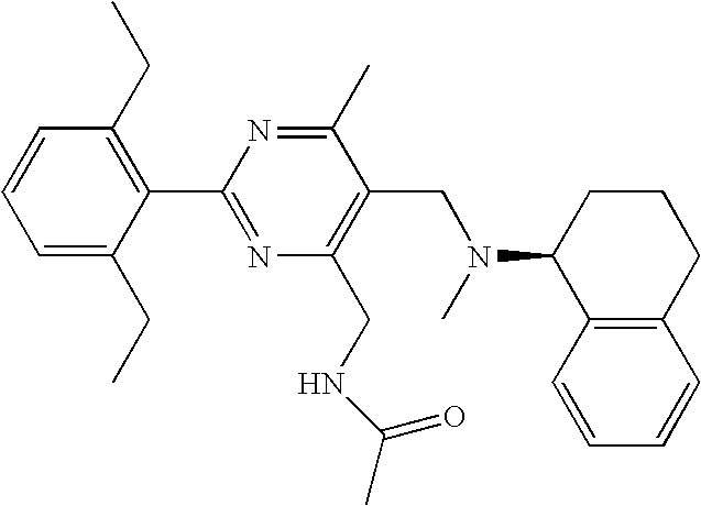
C1=C(CC)C(C2=NC(CNC(C)=O)=C(CN(C)C3C4=C(CCC3)C=CC=C4)C(C)=N2)=C(CC)C=C1
